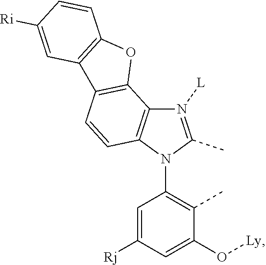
C1=C([Rj])C=C(O[Ly])C(C)=C1N1C(C)=N([L])C2=C1C=CC1=C2OC2=C1C=C([Ri])C=C2
